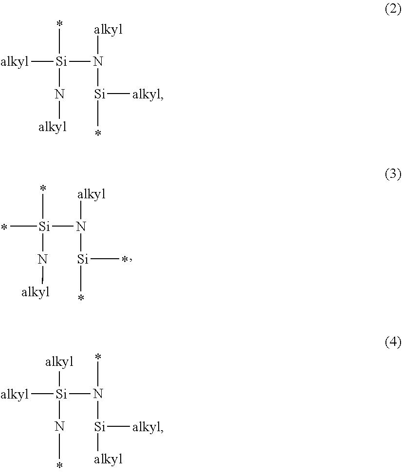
[alkyl][Si](C)(N([Si](C)[alkyl])[alkyl])N[alkyl].[alkyl][Si]([alkyl])(N([Si]([alkyl])[alkyl])C)NC.C[Si](C)(N([Si](C)C)[alkyl])N[alkyl]
